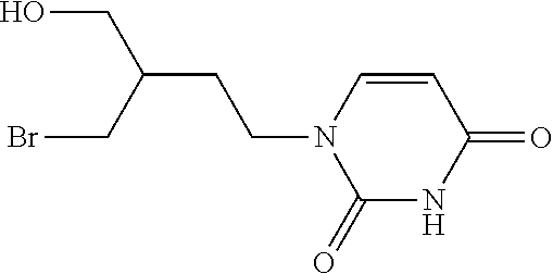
OCC(CBr)CCN1C(=O)NC(=O)C=C1
